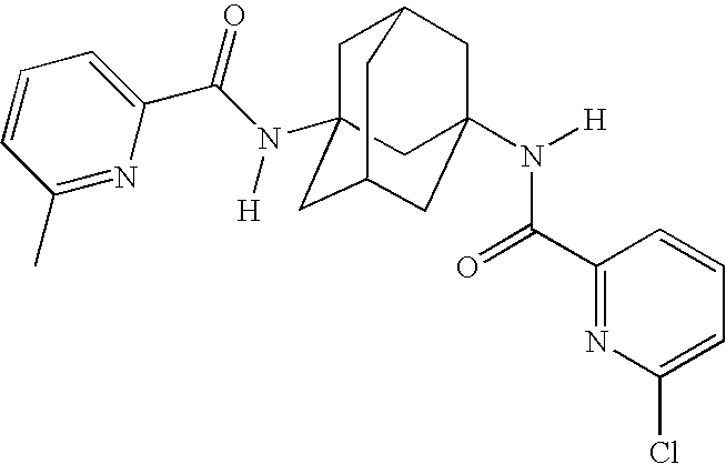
C1C2(N(C(C3=CC=CC(C)=N3)=O)[H])CC3CC(N([H])C(C4=NC(Cl)=CC=C4)=O)(CC1C3)C2
